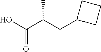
OC(=O)C(CC1CCC1)C
